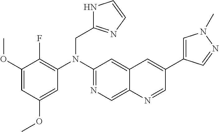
C1=C(OC)C=C(OC)C(F)=C1N(C1=NC=C2C(=C1)C=C(C1=CN(C)N=C1)C=N2)CC1=NC=CN1
